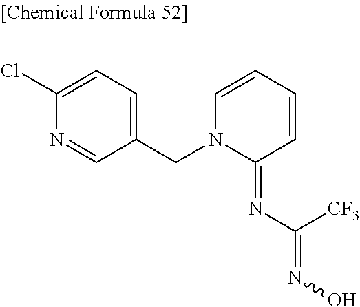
N1(CC2=CC=C(Cl)N=C2)C(=NC(=NO)[CF3])C=CC=C1
